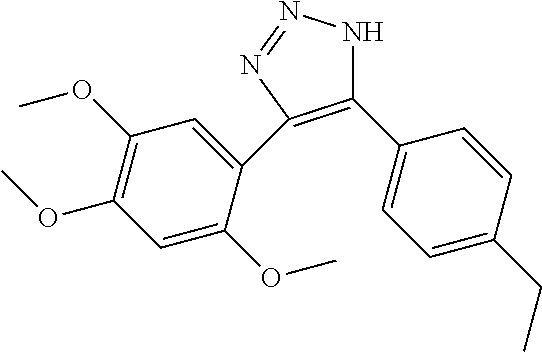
C1(C2=CC=C(CC)C=C2)=C(C2=CC(OC)=C(OC)C=C2OC)N=NN1
